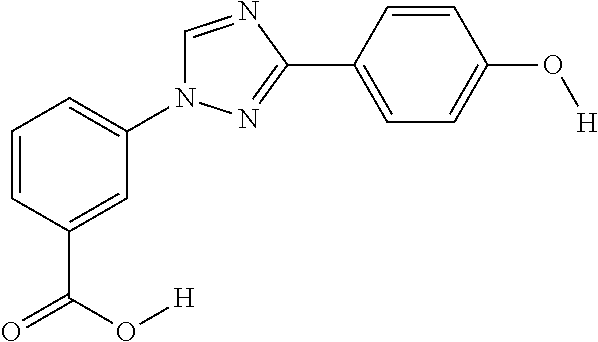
C1=CC(C(=O)O[H])=CC(N2C=NC(C3=CC=C(O[H])C=C3)=N2)=C1
